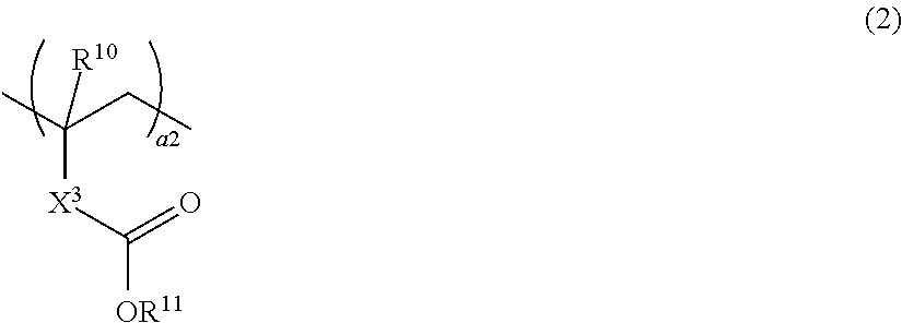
C([X3]C([OR11])=O)(C)(CC)[R10]
